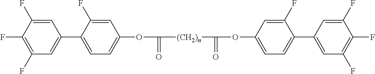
C1=C(F)C(F)=C(F)C=C1C1=CC=C(OC([(CH2)n]C(=O)OC2=CC=C(C3=CC(F)=C(F)C(F)=C3)C(F)=C2)=O)C=C1F
